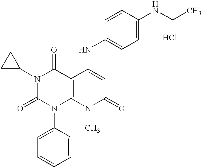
N1(C2CC2)C(=O)N(C2=CC=CC=C2)C2=C(C1=O)C(NC1=CC=C(NCC)C=C1)=CC(=O)N2C.Cl
